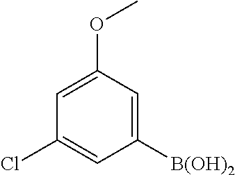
C1([B(OH)2])=CC(OC)=CC(Cl)=C1
